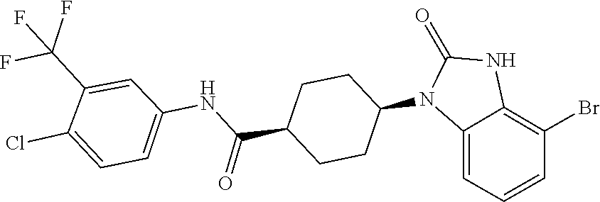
O=C1NC2=C(Br)C=CC=C2N1C1CCC(C(NC2=CC=C(Cl)C(C(F)(F)F)=C2)=O)CC1
